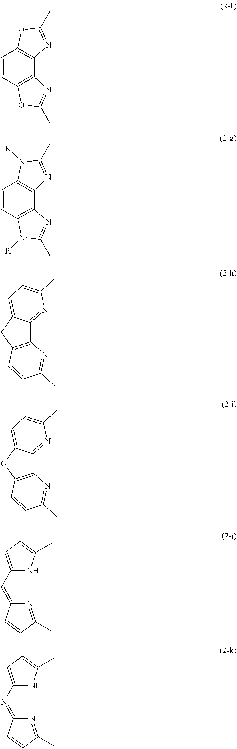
C1=CC2=C(C3=C1OC(C)=N3)N=C(C)O2.C1=CC2=C(C3=C1N([R])C(C)=N3)N=C(C)N2[R].C12=C(CC3=CC=C(C)N=C13)C=CC(C)=N2.C12=C(OC3=CC=C(C)N=C13)C=CC(C)=N2.C1(C=C2N=C(C)C=C2)=CC=C(C)N1.C1(N=C2N=C(C)C=C2)=CC=C(C)N1
